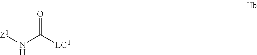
[Z1]NC([LG1])=O
